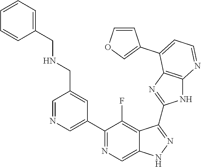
C1=NC=C(C2=NC=C3C(=C2F)C(C2=NC4=C(N2)N=CC=C4C2=COC=C2)=NN3)C=C1CNCC1=CC=CC=C1
